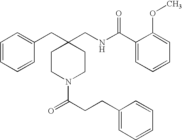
C1(CNC(C2=CC=CC=C2OC)=O)(CC2=CC=CC=C2)CCN(C(CCC2=CC=CC=C2)=O)CC1
